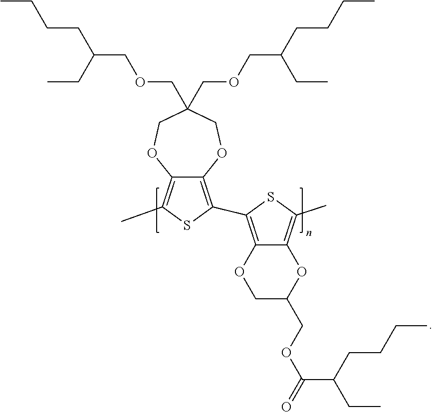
C12=C(C3=C4C(=C(C)S3)OCC(COCC(CC)CCCC)(COCC(CC)CCCC)CO4)SC(C)=C1OC(COC(C(CC)CCCC)=O)CO2
